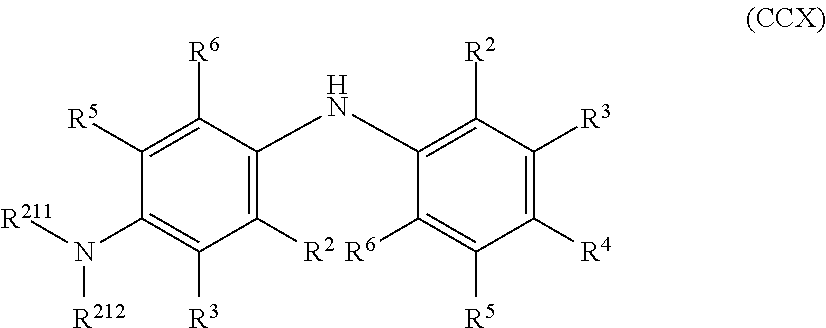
C1([R5])=C([R6])C(NC2=C([R2])C([R3])=C([R4])C([R5])=C2[R6])=C([R2])C([R3])=C1N([R211])[R212]
